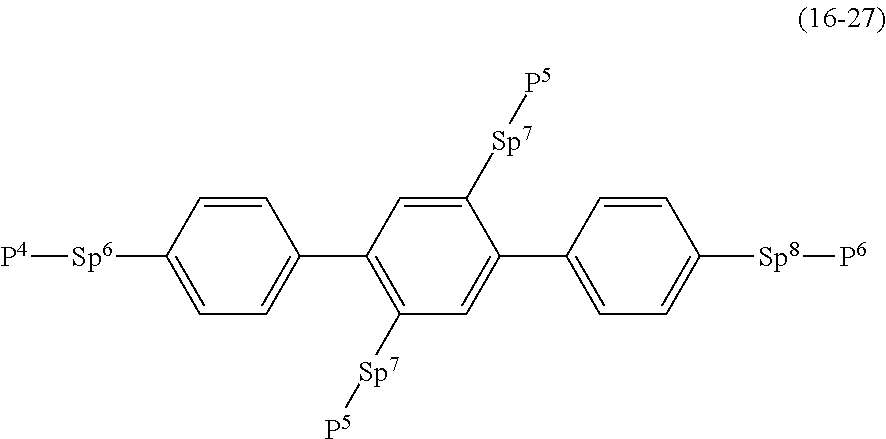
C1=CC([Sp6][P4])=CC=C1C1=C([Sp7][P5])C=C(C2=CC=C([Sp8][P6])C=C2)C([Sp7][P5])=C1
